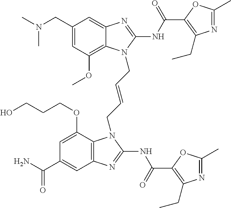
C1(CN(C)C)=CC(OC)=C2C(=C1)N=C(NC(=O)C1=C(CC)N=C(C)O1)N2CC=CCN1C2=C(C=C(C(N)=O)C=C2OCCCO)N=C1NC(=O)C1=C(CC)N=C(C)O1
